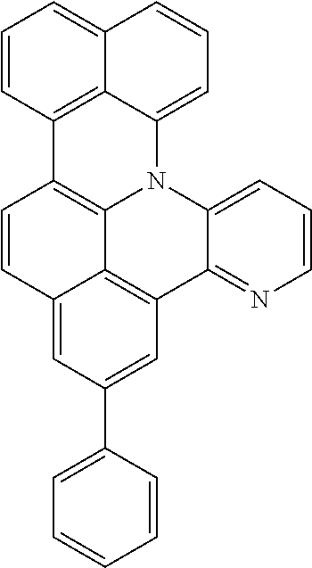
C1=CC2=CC(C3=CC=CC=C3)=CC3=C2C2=C1C1=C4C(=CC=CC4=CC=C1)N2C1=CC=CN=C13
